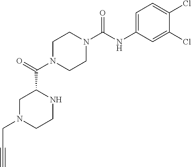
C1N(C(C2CN(CC#C)CCN2)=O)CCN(C(NC2=CC=C(Cl)C(Cl)=C2)=O)C1
